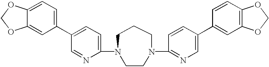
C1(N2CCCN(C3=NC=C(C4=CC5=C(C=C4)OCO5)C=C3)CC2)=CC=C(C2=CC=C3C(=C2)OCO3)C=N1
